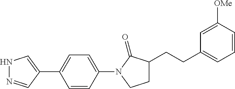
N1N=CC(C2=CC=C(N3C(=O)C(CCC4=CC=CC([OMe])=C4)CC3)C=C2)=C1
